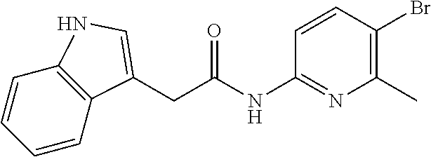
C1=CC2=C(C=C1)NC=C2CC(NC1=NC(C)=C(Br)C=C1)=O
